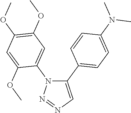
C1(C2=CC=C(N(C)C)C=C2)=CN=NN1C1=CC(OC)=C(OC)C=C1OC
